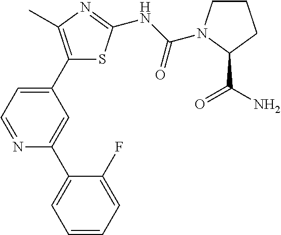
C1(C2=CC=NC(C3=CC=CC=C3F)=C2)=C(C)N=C(NC(=O)N2CCCC2C(=O)N)S1
